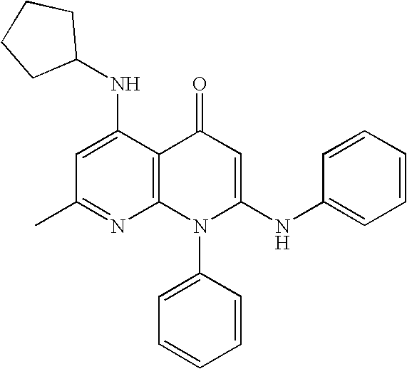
C1(C)=NC2=C(C(NC3CCCC3)=C1)C(=O)C=C(NC1=CC=CC=C1)N2C1=CC=CC=C1
